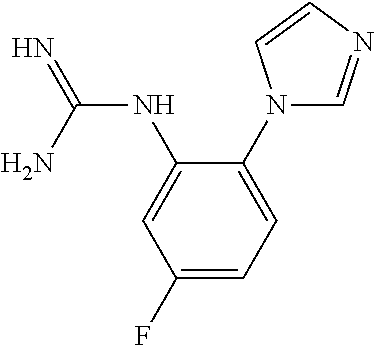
N(C(=N)N)C1=CC(F)=CC=C1N1C=NC=C1
